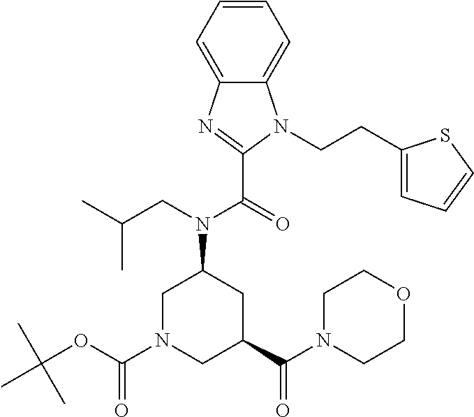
C1=CC=C2C(=C1)N(CCC1=CC=CS1)C(C(=O)N(CC(C)C)C1CN(C(OC(C)(C)C)=O)CC(C(N3CCOCC3)=O)C1)=N2
